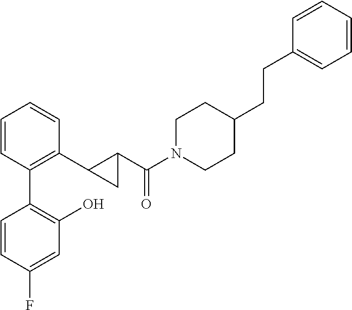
C1=CC(C2=C(O)C=C(F)C=C2)=C(C2C(C(N3CCC(CCC4=CC=CC=C4)CC3)=O)C2)C=C1
